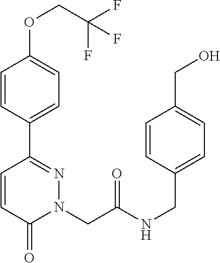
C1=CC(C2=NN(CC(NCC3=CC=C(CO)C=C3)=O)C(=O)C=C2)=CC=C1OCC(F)(F)F
